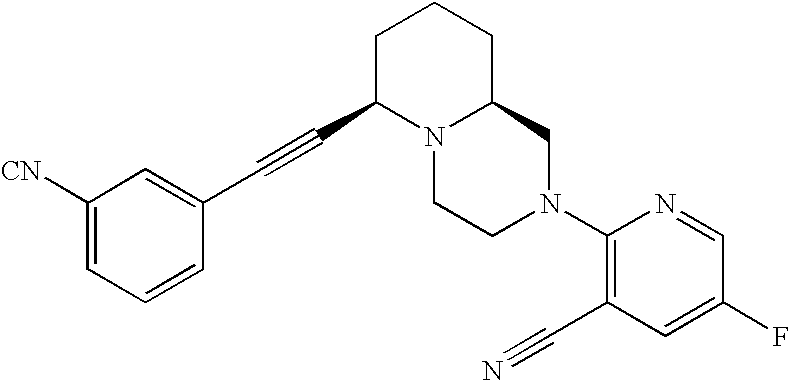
C1([CN])=CC=CC(C#CC2N3C(CCC2)CN(C2=C(C#N)C=C(F)C=N2)CC3)=C1
